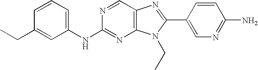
C1=CC=C(NC2=NC3=C(C=N2)N=C(C2=CN=C(N)C=C2)N3CC)C=C1CC
